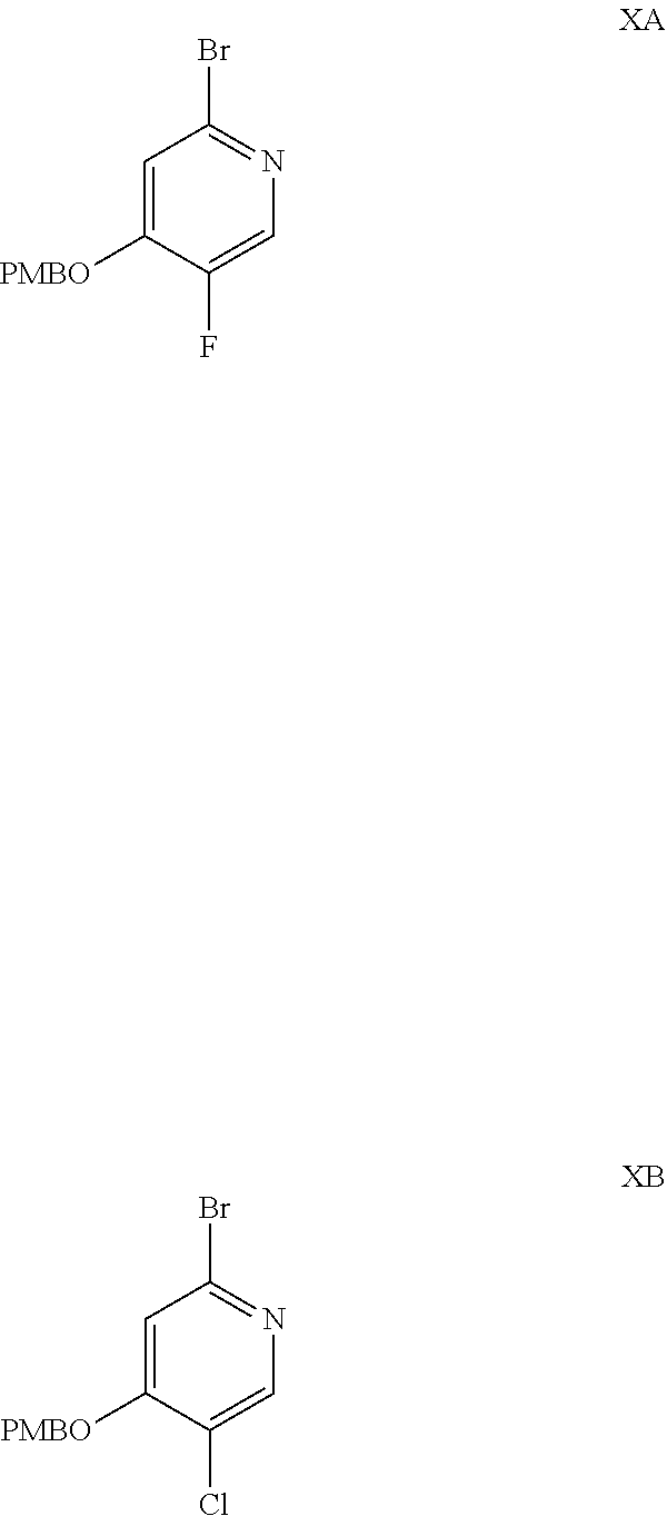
C1=C([PMBO])C(F)=CN=C1Br.C1=C([PMBO])C(Cl)=CN=C1Br
